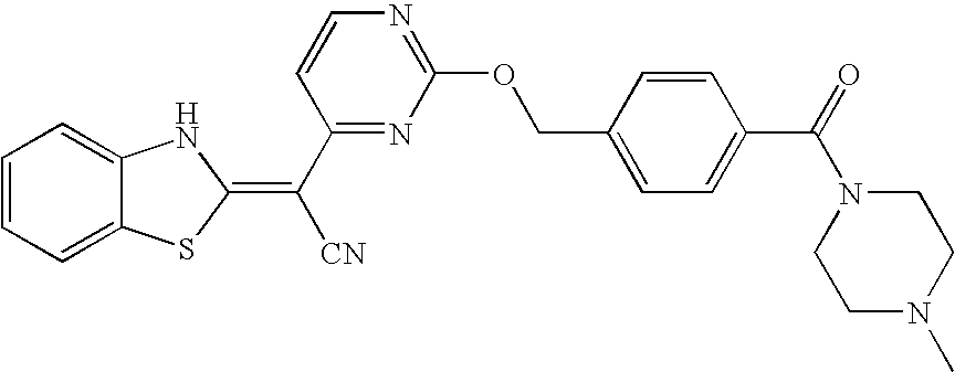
C1=CC=C2C(=C1)NC(=C(C1=NC(OCC3=CC=C(C(=O)N4CCN(C)CC4)C=C3)=NC=C1)[CN])S2
